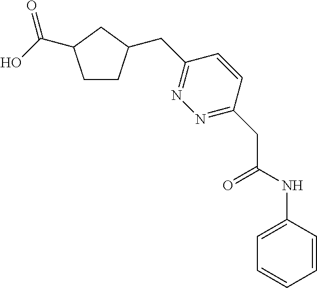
C1CC(CC2=NN=C(CC(NC3=CC=CC=C3)=O)C=C2)CC1C(O)=O
